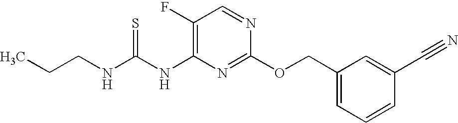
N(C(NC1=C(F)C=NC(OCC2=CC=CC(C#N)=C2)=N1)=S)CCC
